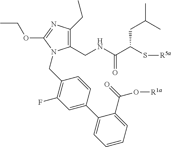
C1(CNC(C(CC(C)C)S[R5a])=O)=C(CC)N=C(OCC)N1CC1=C(F)C=C(C2=CC=CC=C2C(=O)O[R1a])C=C1
